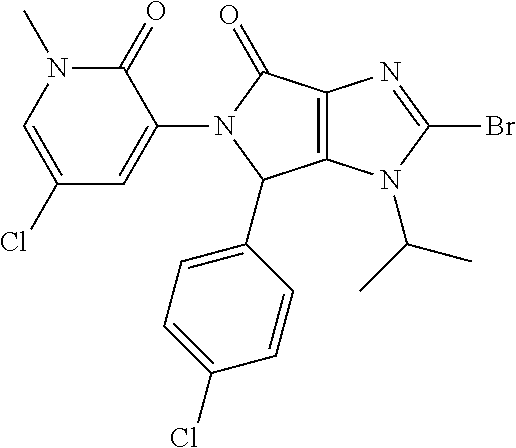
C12=C(N(C(C)C)C(Br)=N1)C(C1=CC=C(Cl)C=C1)N(C1=CC(Cl)=CN(C)C1=O)C2=O
